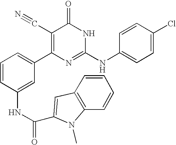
C1(NC(=O)C2=CC3=C(N2C)C=CC=C3)=CC(C2=C(C#N)C(=O)NC(NC3=CC=C(Cl)C=C3)=N2)=CC=C1
